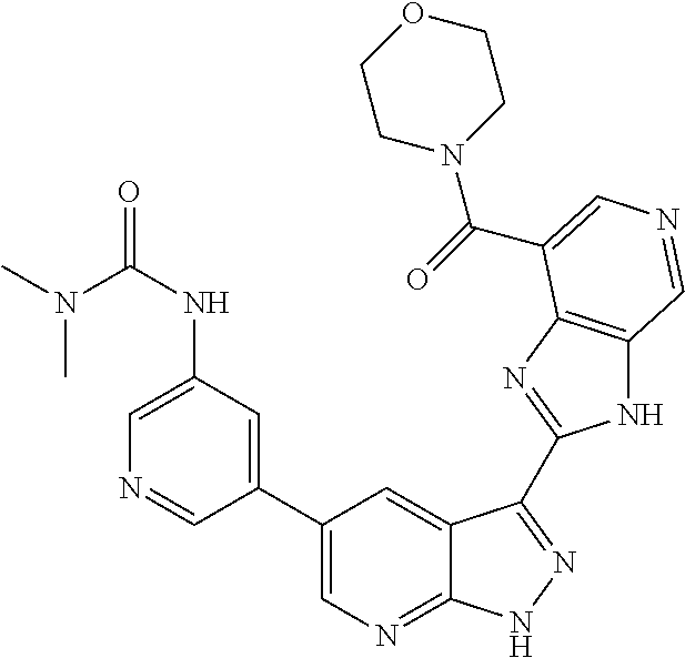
N(C)(C(NC1=CN=CC(C2=CN=C3C(=C2)C(C2=NC4=C(N2)C=NC=C4C(=O)N2CCOCC2)=NN3)=C1)=O)C
